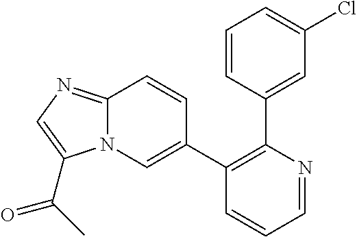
C1=CC(C2=C(C3=CN4C(=NC=C4C(C)=O)C=C3)C=CC=N2)=CC(Cl)=C1
